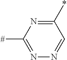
N1=C([#])N=C(*)C=N1
